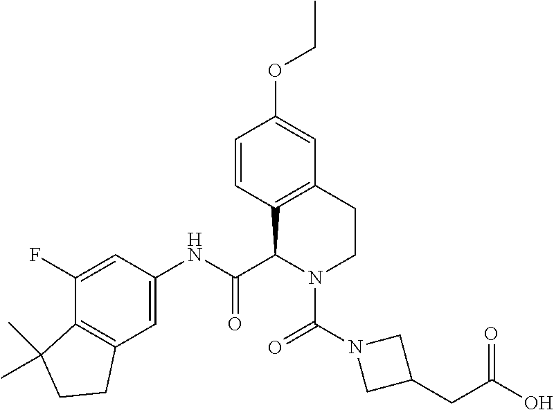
C1(F)=CC(NC(=O)C2C3=C(C=C(OCC)C=C3)CCN2C(N2CC(CC(O)=O)C2)=O)=CC2=C1C(C)(C)CC2
